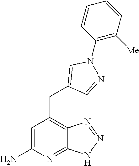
C1=C(N)N=C2C(=C1CC1=CN(C3=C([Me])C=CC=C3)N=C1)N=NN2
